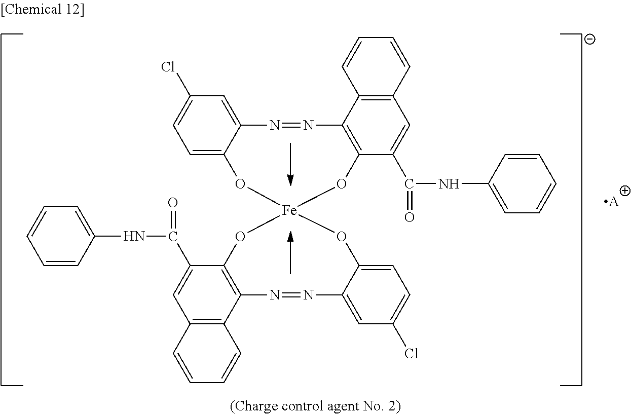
C12=CC(Cl)=CC=C1O[Fe]1(OC3=C(N=N2)C2=C(C=C3C(=O)NC3=CC=CC=C3)C=CC=C2)OC2=C(N=NC3=CC(Cl)=CC=C3O1)C1=C(C=C2C(=O)NC2=CC=CC=C2)C=CC=C1.[A]
